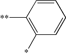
C1=CC([**])=C(*)C=C1
